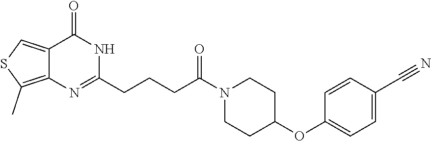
C12=CSC(C)=C1N=C(CCCC(N1CCC(OC3=CC=C(C#N)C=C3)CC1)=O)NC2=O
